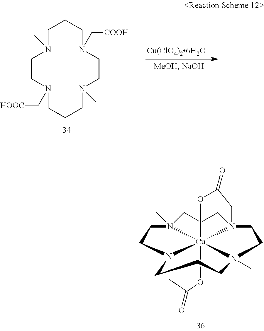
C1CCN(C[COOH])CCN(C)CCCN(C[HOOC])CCN1C.C1N23CCN4(C)CCCN56CCN(C)([Cu]452(OC1=O)OC(=O)C6)CCC3
